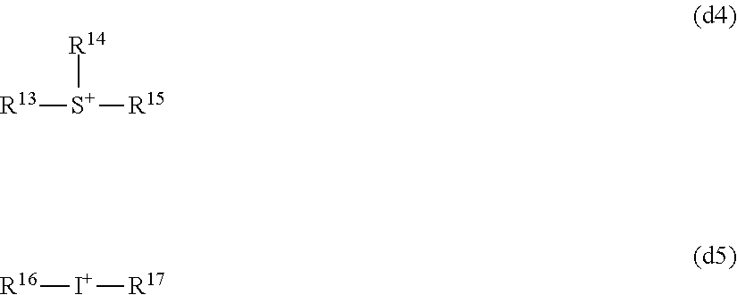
[R13][S+]([R14])[R15].[R16][I+][R17]
